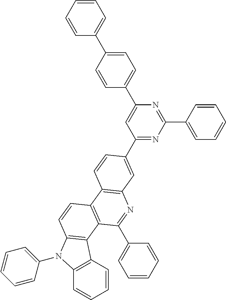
C1=CC=CC=C1C1=CC=C(C2=CC(C3=CC4=C(C5=C(C6=C(N(C7=CC=CC=C7)C7=C6C=CC=C7)C=C5)C(C5=CC=CC=C5)=N4)C=C3)=NC(C3=CC=CC=C3)=N2)C=C1
